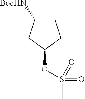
S(C)(OC1CCC([BocHN])C1)(=O)=O
